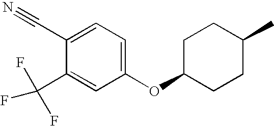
C1C(OC2=CC=C(C#N)C(C(F)(F)F)=C2)CCC(C)C1
